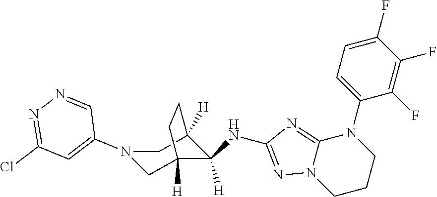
N1(C2=CC(Cl)=NN=C2)CC2([H])C(NC3=NN4C(=N3)N(C3=CC=C(F)C(F)=C3F)CCC4)([H])C([H])(C1)CC2
